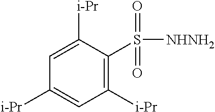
C1=C([i-Pr])C(S(=O)(=O)[NHNH2])=C([i-Pr])C=C1[i-Pr]
